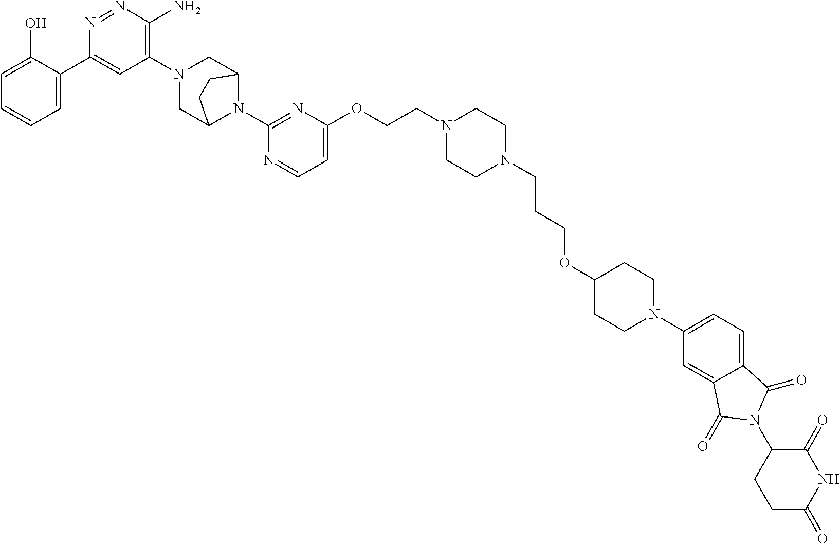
C1=C(O)C(C2=CC(N3CC4N(C5=NC(OCCN6CCN(CCCOC7CCN(C8=CC=C9C(=C8)C(=O)N(C8CCC(=O)NC8=O)C9=O)CC7)CC6)=CC=N5)C(C3)CC4)=C(N)N=N2)=CC=C1
